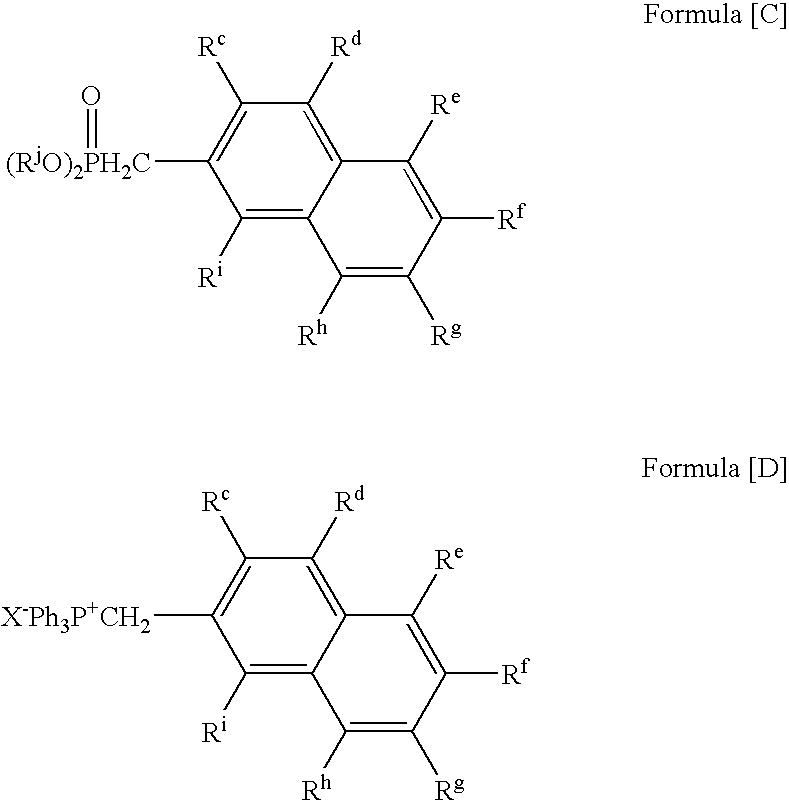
C1([Ri])=C2C(=C([Rd])C([Rc])=C1[(RjO)2PH2C]=O)C([Re])=C([Rf])C([Rg])=C2[Rh].C1([Ri])=C2C(=C([Rd])C([Rc])=C1[X-Ph3P+CH2])C([Re])=C([Rf])C([Rg])=C2[Rh]
